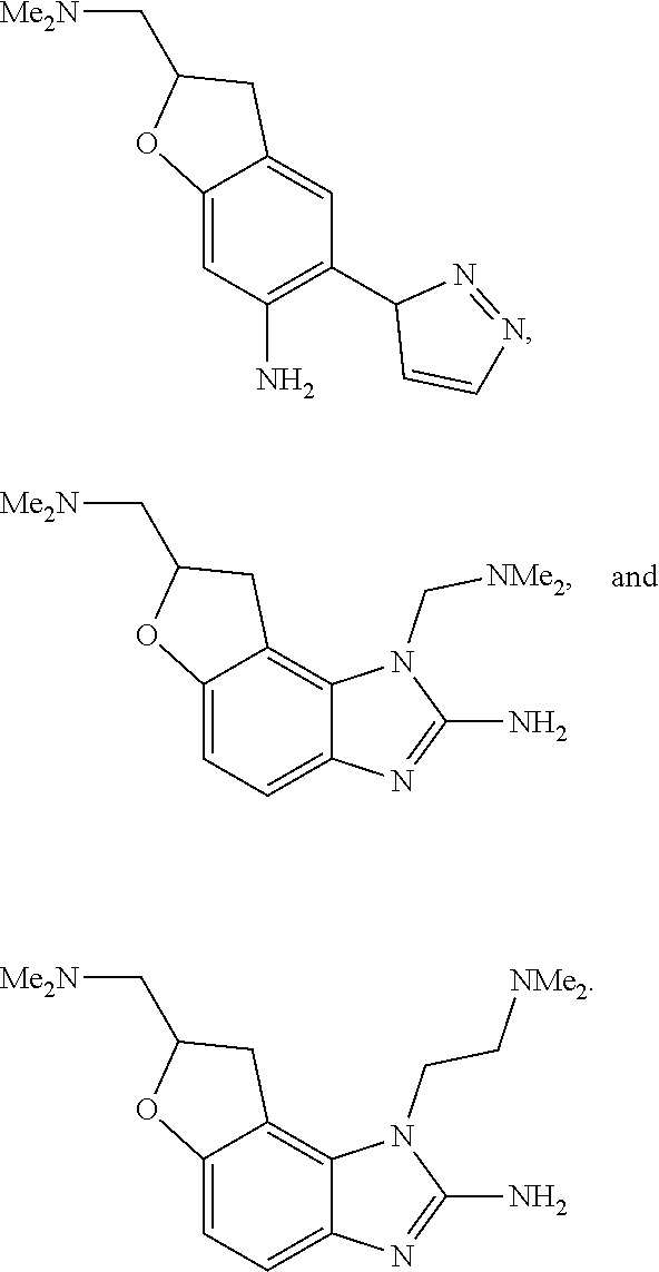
C12=CC=C3C(=C1CC(C[Me2N])O2)N(C[NMe2])C(N)=N3.C12=CC(N)=C(C3C=CN=N3)C=C1CC(C[Me2N])O2.C12=CC=C3C(=C1CC(C[Me2N])O2)N(CC[NMe2])C(N)=N3
